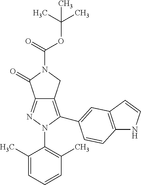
C12=NN(C3=C(C)C=CC=C3C)C(C3=CC4=C(NC=C4)C=C3)=C1CN(C(OC(C)(C)C)=O)C2=O
